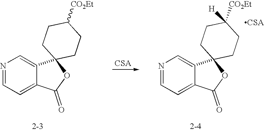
N1=CC=C2C(=C1)C1(OC2=O)CCC([CO2Et])CC1.[2-3].N1=CC=C2C(=C1)C1(OC2=O)CCC([CO2Et])([H])CC1.[2-4]
